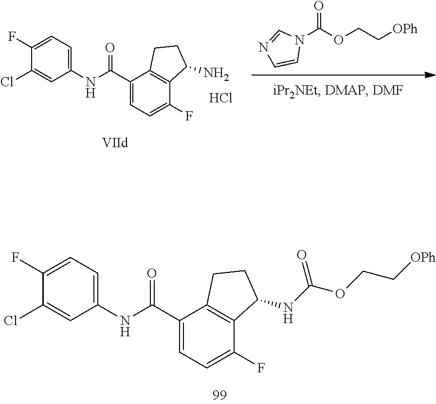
C1(Cl)=CC(NC(C2=CC=C(F)C3=C2CCC3NC(OCC[OPh])=O)=O)=CC=C1F.N1(C(OCC[OPh])=O)C=NC=C1.C1(Cl)=CC(NC(C2=CC=C(F)C3=C2CCC3N)=O)=CC=C1F.Cl
